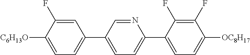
C1=C(F)C([C6H13O])=CC=C1C1=CC=C(C2=CC=C([OC8H17])C(F)=C2F)N=C1
